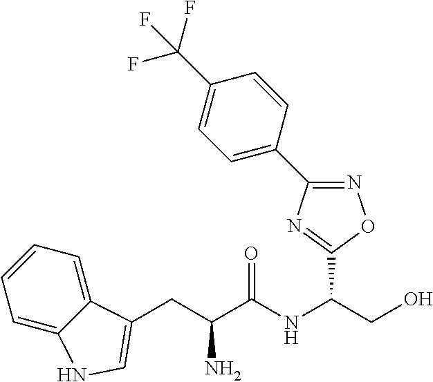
C(NC(CO)C1=NC(C2=CC=C(C(F)(F)F)C=C2)=NO1)(=O)C(CC1=CNC2=CC=CC=C21)N
